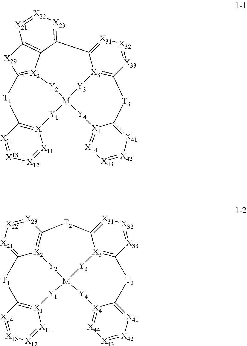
[X42]1=[X43][X44]=[X4]2C(=[X41]1)[T3]C1=[X3]3[Y3][M]4([Y1][X1]5=C([T1]C6=[X2](C7=C([X29]6)[X21]=[X22][X23]=C7C3=[X31][X32]=[X33]1)[Y2]4)[X14]=[X13][X12]=[X11]5)[Y4]2.[X21]1=C2[X2]3=C([X23]=[X22]1)[T2]C1=[X31][X32]=[X33]C4=[X3]1[Y3][M]([Y2]3)([Y4][X4]1=[X44][X43]=[X42][X41]=C1[T3]4)[Y1][X1]1=C([T1]2)[X14]=[X13][X12]=[X11]1
